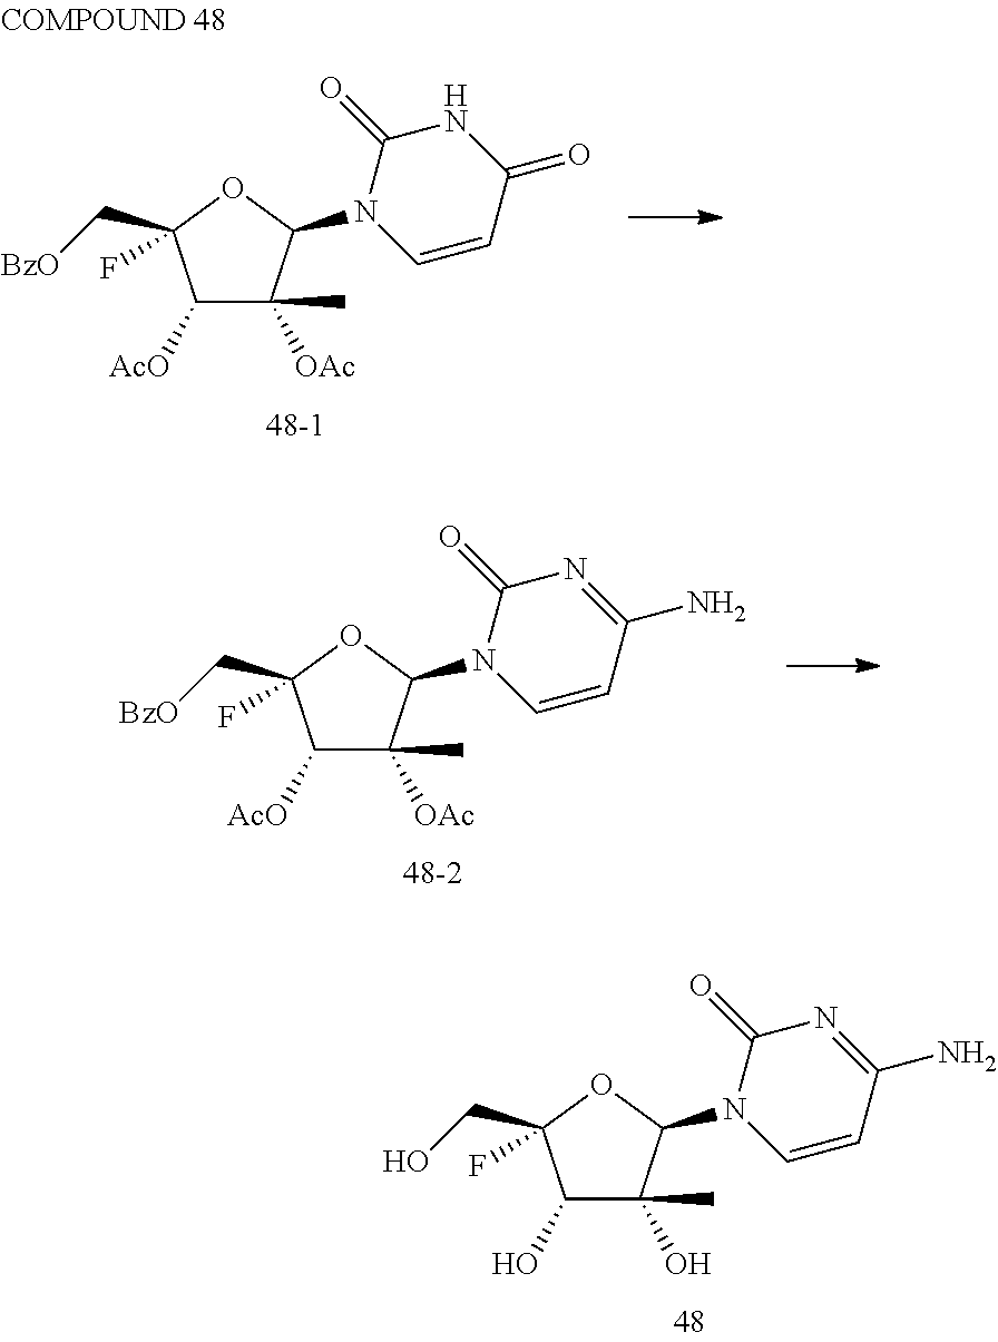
C1([AcO])C(C)([OAc])C(N2C(=O)N=C(N)C=C2)OC1(C[BzO])F.C1(O)C(C)(O)C(N2C(=O)N=C(N)C=C2)OC1(CO)F.C1([AcO])C(C)([OAc])C(N2C(=O)NC(=O)C=C2)OC1(C[BzO])F
